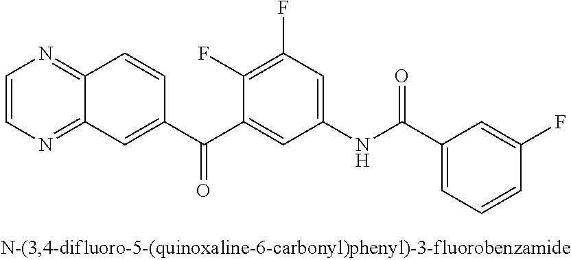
C1=CN=C2C(=N1)C=CC(C(C1=CC(NC(=O)C3=CC=CC(F)=C3)=CC(F)=C1F)=O)=C2
